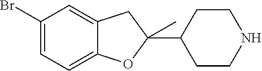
C1(Br)=CC=C2C(=C1)CC(C1CCNCC1)(C)O2
